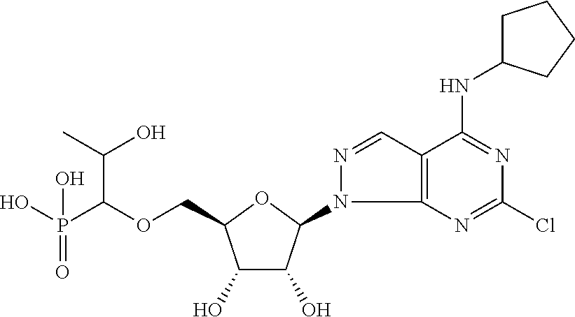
C(OCC1C(O)C(O)C(N2C3=C(C=N2)C(NC2CCCC2)=NC(Cl)=N3)O1)(P(O)(=O)O)C(O)C
